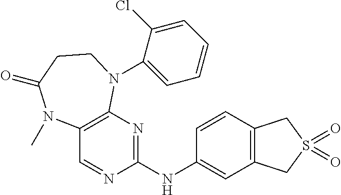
C1(NC2=NC3=C(C=N2)N(C)C(=O)CCN3C2=CC=CC=C2Cl)=CC2=C(C=C1)CS(=O)(=O)C2
